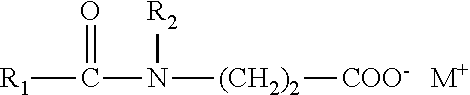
[R1]C(N([(CH2)2][COO-])[R2])=O.[M+]
